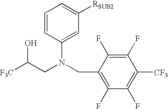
C1=CC(N(CC2=C(F)C(F)=C([CF3])C(F)=C2F)CC([F3C])O)=CC([RSUB2])=C1
